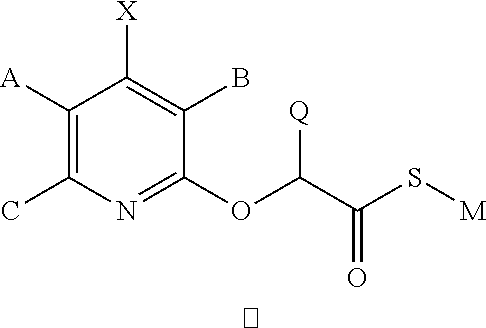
C1([A])=C(C)N=C(OC([Q])C(=O)S[M])C(B)=C1[X]
